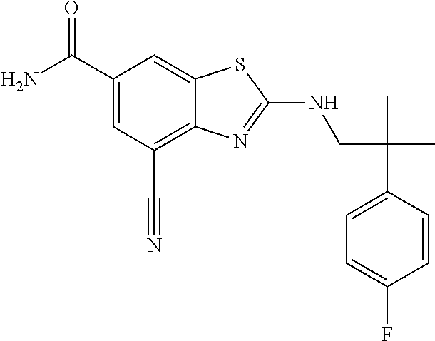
C(CNC1=NC2=C(C#N)C=C(C(N)=O)C=C2S1)(C1=CC=C(F)C=C1)(C)C
